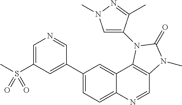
C1=C(S(C)(=O)=O)C=C(C2=CC=C3C(=C2)C2=C(C=N3)N(C)C(=O)N2C2=CN(C)N=C2C)C=N1
